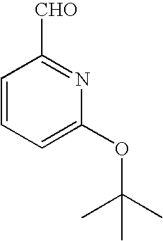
C1=CC=C(OC(C)(C)C)N=C1[CHO]
